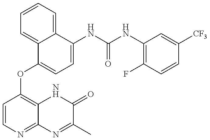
C1=CN=C2C(=C1OC1=CC=C(NC(=O)NC3=C(F)C=CC([CF3])=C3)C3=CC=CC=C13)NC(=O)C(C)=N2
